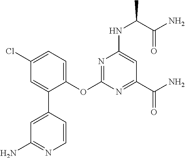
C1(OC2=NC(NC(C(=O)N)C)=CC(C(N)=O)=N2)=CC=C(Cl)C=C1C1=CC(N)=NC=C1
